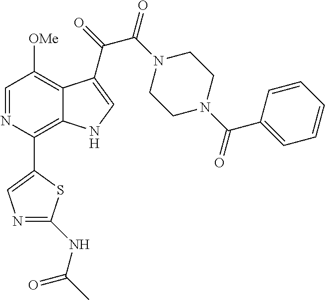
C1=NC(C2=CN=C(NC(C)=O)S2)=C2C(=C1[OMe])C(C(=O)C(N1CCN(C(C3=CC=CC=C3)=O)CC1)=O)=CN2
